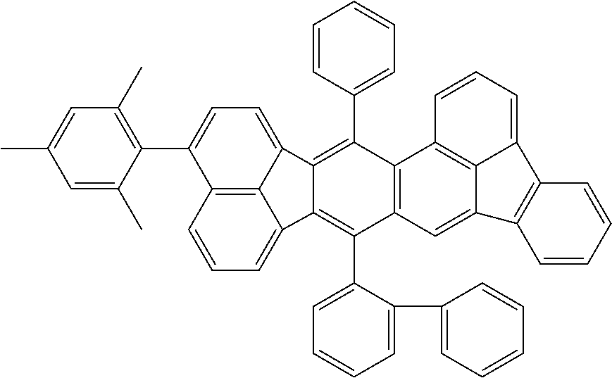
C1=CC=C2C3=C1C(C1=C(C)C=C(C)C=C1C)=CC=C3C1=C(C3=CC=CC=C3)C3=C(C(C4=CC=CC=C4C4=CC=CC=C4)=C21)C=C1C2=C3C=CC=C2C2=C1C=CC=C2
